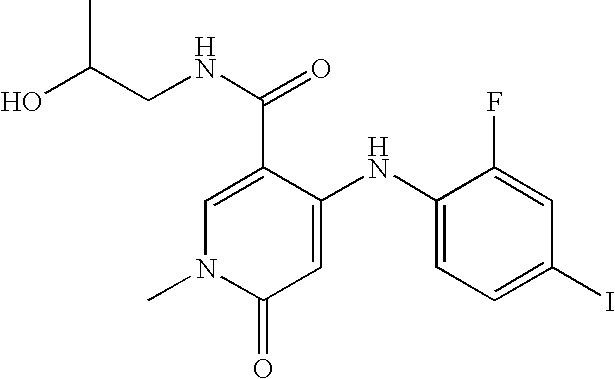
C1=C(C(=O)NCC(O)C)C(NC2=CC=C(I)C=C2F)=CC(=O)N1C
